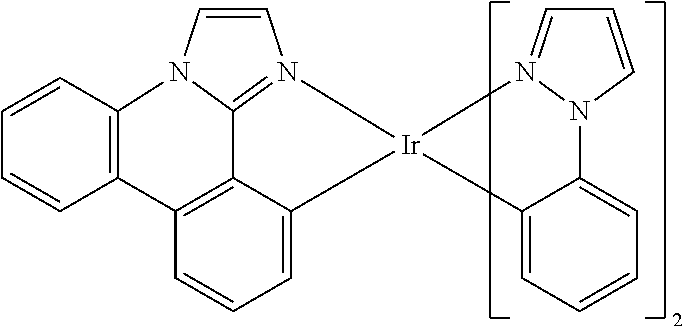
C12=C(C=CC=C1)N1C3=N([Ir]4(C5=CC=CC2=C35)C2=CC=CC=C2N2C=CC=N24)C=C1
